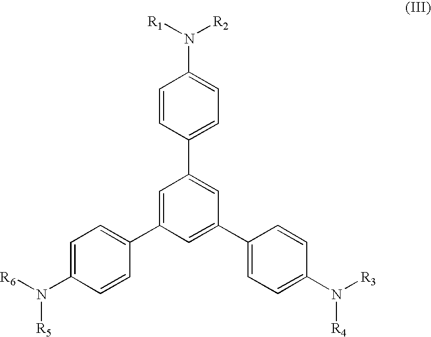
C1=CC(C2=CC(C3=CC=C(N([R3])[R4])C=C3)=CC(C3=CC=C(N([R6])[R5])C=C3)=C2)=CC=C1N([R1])[R2]
